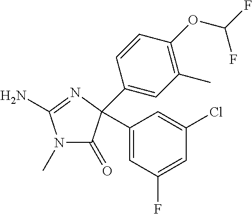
N1(C)C(=O)C(C2=CC(F)=CC(Cl)=C2)(C2=CC(C)=C(OC(F)F)C=C2)N=C1N
